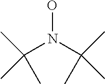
ON(C(C)(C)C)C(C)(C)C
